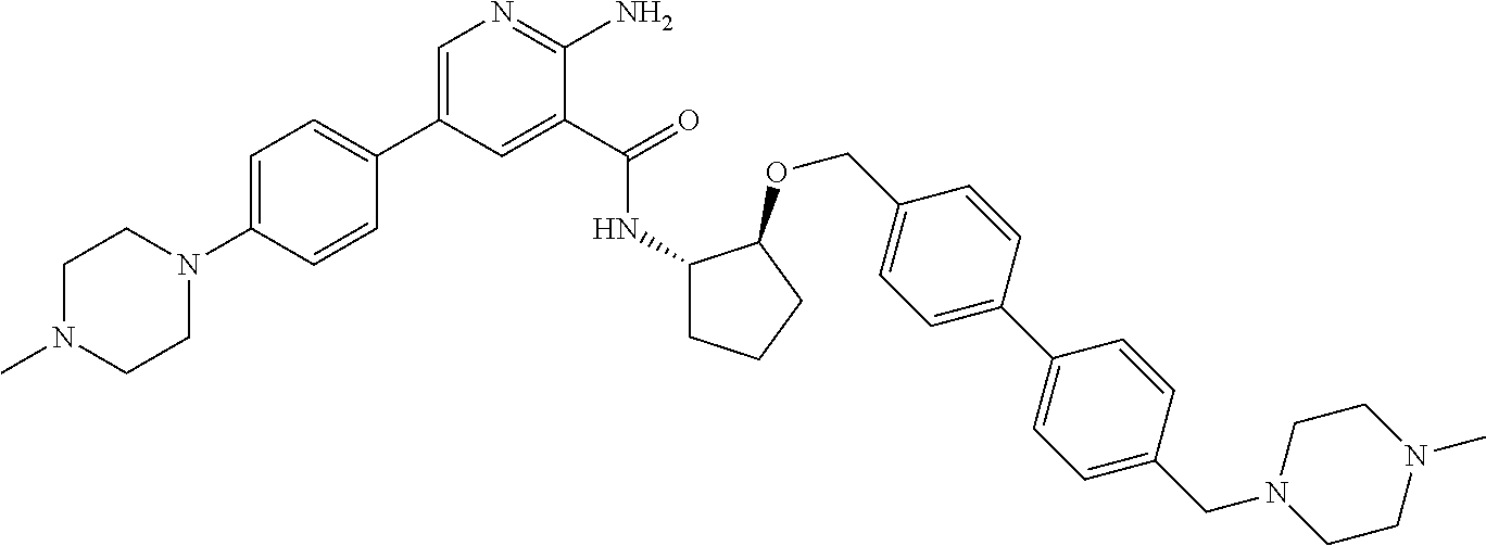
N1(C2=CC=C(C3=CN=C(N)C(C(=O)NC4CCCC4OCC4=CC=C(C5=CC=C(CN6CCN(C)CC6)C=C5)C=C4)=C3)C=C2)CCN(C)CC1
